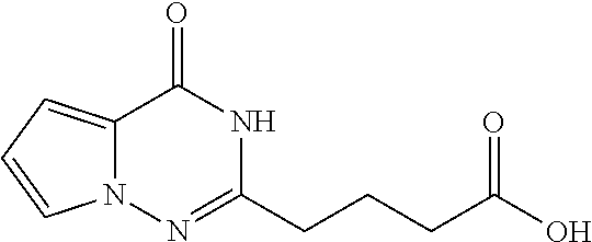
C12=CC=CN1N=C(CCCC(O)=O)NC2=O
